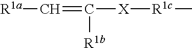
[R1a]C=C([X][R1c]C)[R1b]
